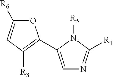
C1=C(C2=C([R3])C=C([R6])O2)N([R5])C([R1])=N1
